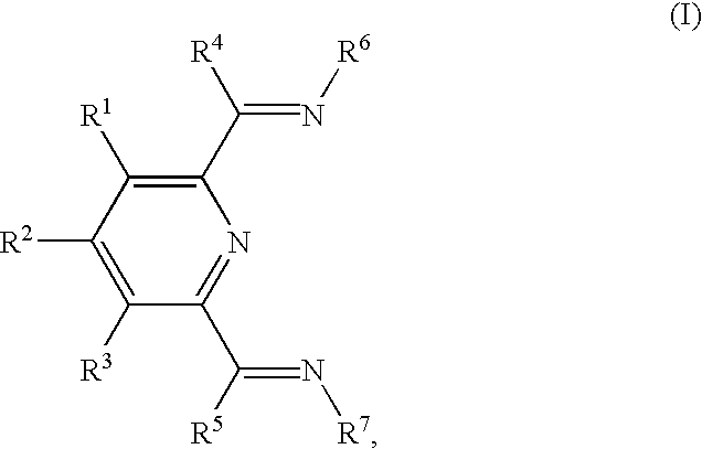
C1(C(=N[R6])[R4])=C([R1])C([R2])=C([R3])C(C(=N[R7])[R5])=N1
